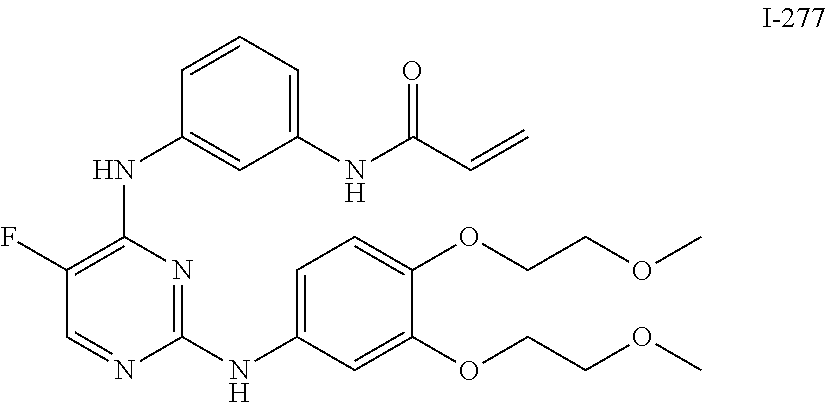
C1=C(NC2=NC(NC3=CC(NC(=O)C=C)=CC=C3)=C(F)C=N2)C=C(OCCOC)C(OCCOC)=C1
